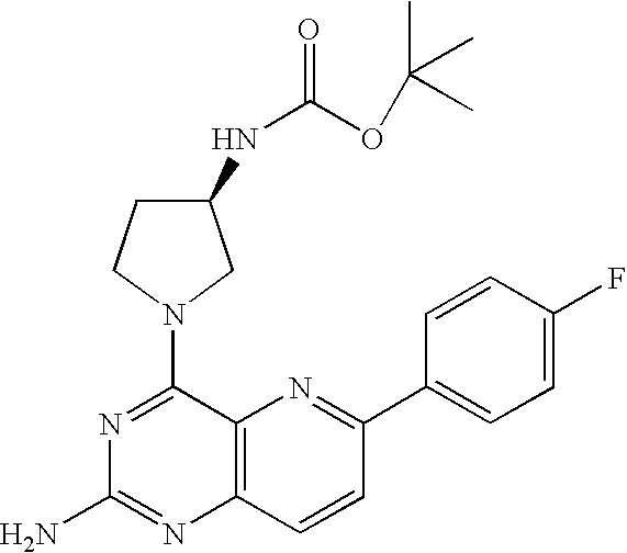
C12=C(C=CC(C3=CC=C(F)C=C3)=N1)N=C(N)N=C2N1CC(NC(=O)OC(C)(C)C)CC1
